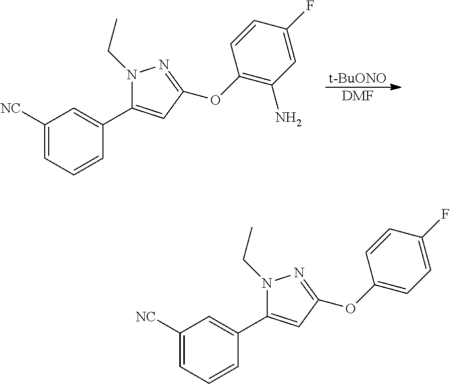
[t-BuONO].[DMF].C1([NC])=CC=CC(C2=CC(OC3=C(N)C=C(F)C=C3)=NN2CC)=C1.C1([NC])=CC=CC(C2=CC(OC3=CC=C(F)C=C3)=NN2CC)=C1
